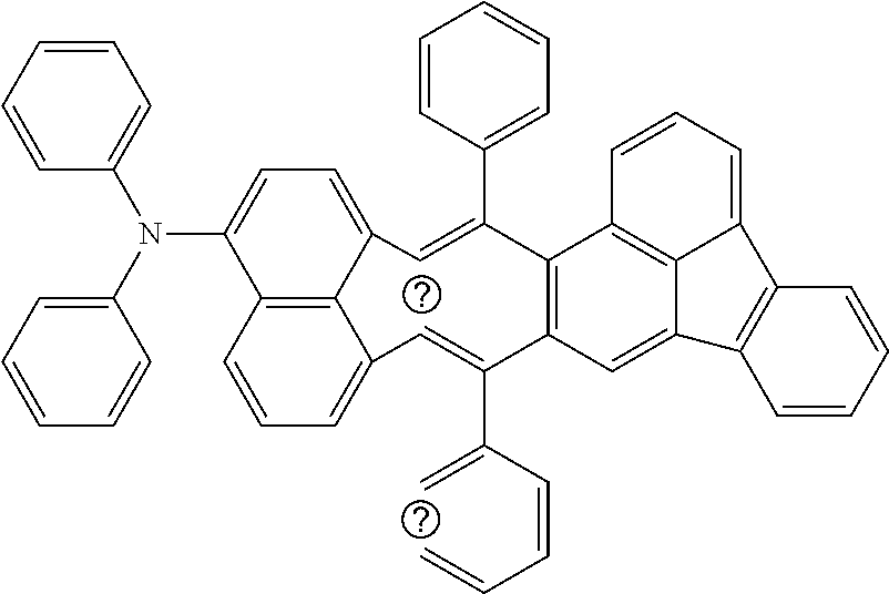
C12=C3C=CC=C1C=C(C(=C)C=CC=C)C1=C(C(C4=CC=CC=C4)=CC2=CC=C3N(C2=CC=CC=C2)C2=CC=CC=C2)C2=C3C(=C1)C1=C(C3=CC=C2)C=CC=C1
